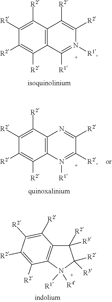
C1([R2])=C([R2])C2=C(C([R2])=C1[R2])C([R1])=N([R1])C([R2])=C2[R2].C1([R2])=C([R2])C2=C(C([R2])=C1[R2])N([R1])=C([R2])C([R2])=N2.C1([R2])([R3])C2=C(N([R4])([R1])C1([R3])[R2])C([R2])=C([R2])C([R2])=C2[R2]
